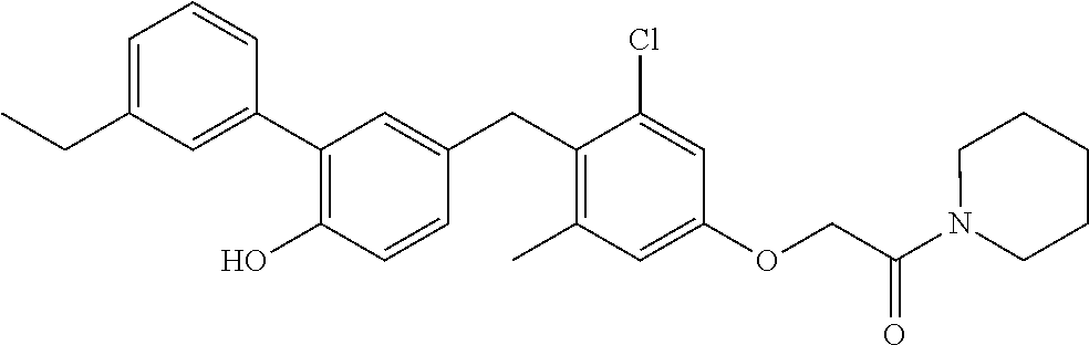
C1(C2=C(O)C=CC(CC3=C(C)C=C(OCC(=O)N4CCCCC4)C=C3Cl)=C2)=CC(CC)=CC=C1
